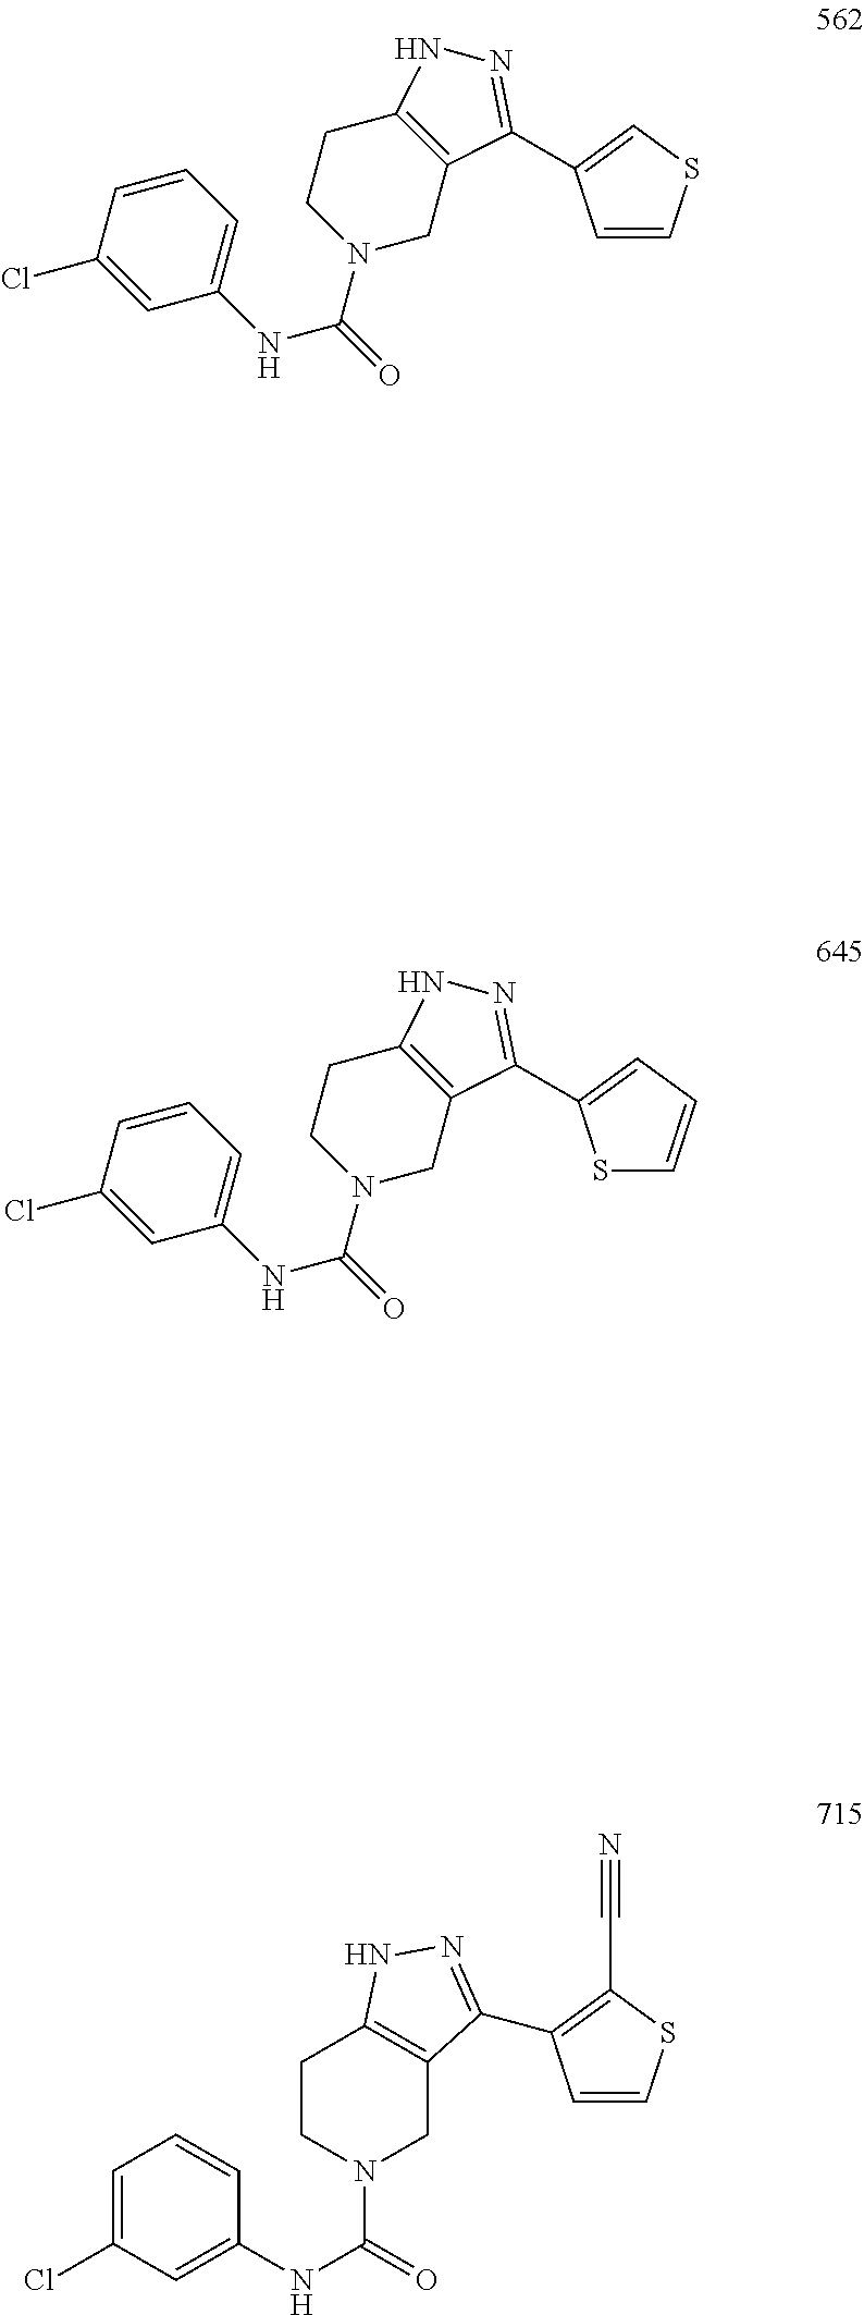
C1=CC=C(NC(=O)N2CC3=C(CC2)NN=C3C2=CSC=C2)C=C1Cl.C1=CC=C(NC(=O)N2CC3=C(CC2)NN=C3C2=CC=CS2)C=C1Cl.C1=C(Cl)C=C(NC(=O)N2CC3=C(CC2)NN=C3C2=C(C#N)SC=C2)C=C1
